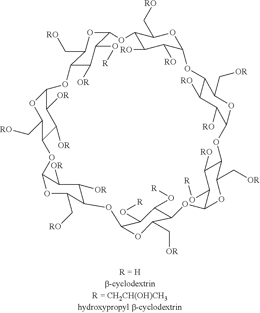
C12OC(C[RO])C(C([OR])C1[OR])OC1C(O[R])C(O[R])C(OC3C(O[R])C([RO])C(OC4C([RO])C([RO])C(OC5C([RO])C([RO])C(OC6C(O[R])C([OR])C(OC7C([OR])C([OR])C(O2)C(C[RO])O7)C(C[RO])O6)C(C[RO])O5)C(C[OR])O4)C(C[OR])O3)C(C[OR])O1
